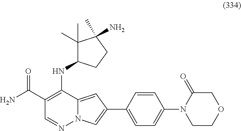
C1(C(N)=O)=C(NC2C(C)(C)C(C)(N)CC2)C2=CC(C3=CC=C(N4CCOCC4=O)C=C3)=CN2N=C1
